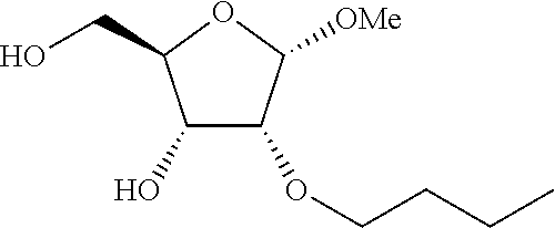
C1(OCCCC)C(O)C(CO)OC1[OMe]
